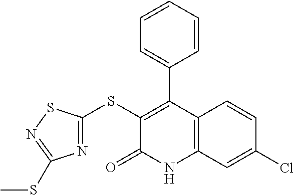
C1(SC2=NC(SC)=NS2)=C(C2=CC=CC=C2)C2=C(NC1=O)C=C(Cl)C=C2
